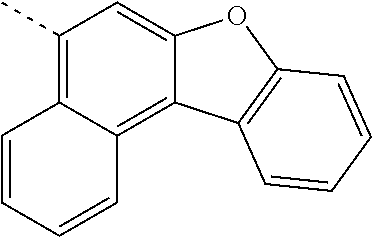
C1(C)=C2C(=C3C(=C1)OC1=C3C=CC=C1)C=CC=C2
